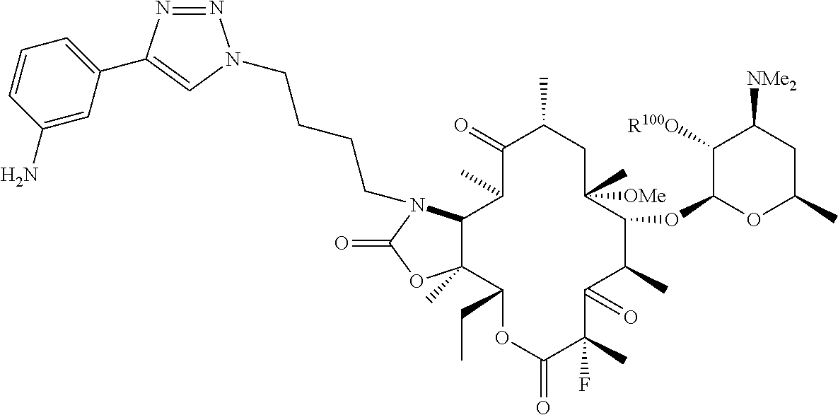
C12C(C)(C(CC)OC(=O)C(C)(F)C(=O)C(C)C(OC3OC(C)CC([NMe2])C3[R100O])C([OMe])(C)CC(C)C(=O)C1C)OC(=O)N2CCCCN1N=NC(C2=CC=CC(N)=C2)=C1
